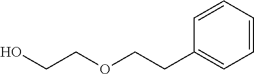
OCCOCCC1=CC=CC=C1
